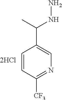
C1=CC([CF3])=NC=C1C(C)NN
